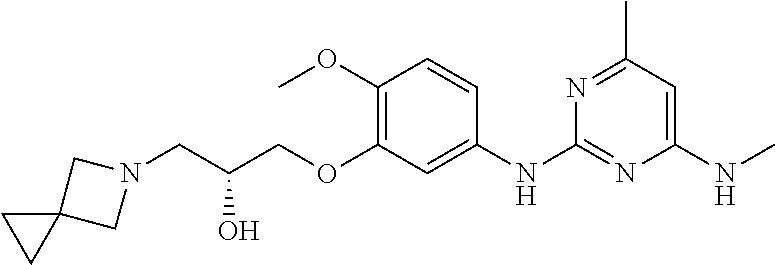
C1=CC(OC)=C(OCC(CN2CC3(C2)CC3)O)C=C1NC1=NC(NC)=CC(C)=N1
